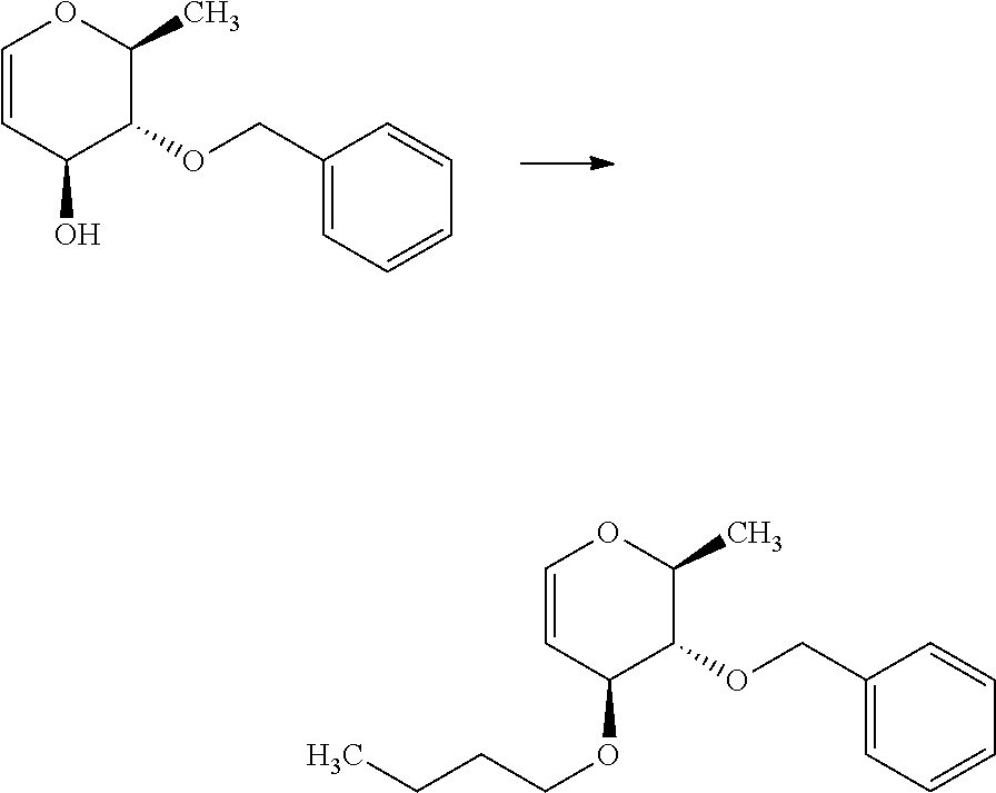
C1(COC2C(C)OC=CC2O)=CC=CC=C1.C1(COC2C(C)OC=CC2OCCCC)=CC=CC=C1
